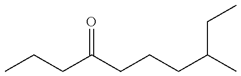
C(CC(CCCC(C)CC)=O)C
